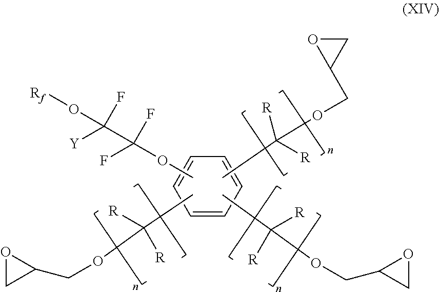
C1=CC=CC=C1.COC(C(O[Rf])(F)[Y])(F)F.CC(OCC1CO1)([R])[R].CC(OCC1OC1)([R])[R].CC(OCC1OC1)([R])[R]
